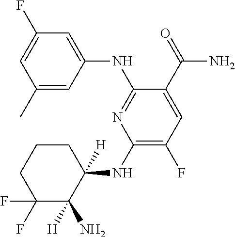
C1(NC2([H])CCCC(F)(F)C2([H])N)=C(F)C=C(C(=O)N)C(NC2=CC(F)=CC(C)=C2)=N1
